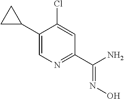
C1(C2CC2)=CN=C(C(N)=NO)C=C1Cl
